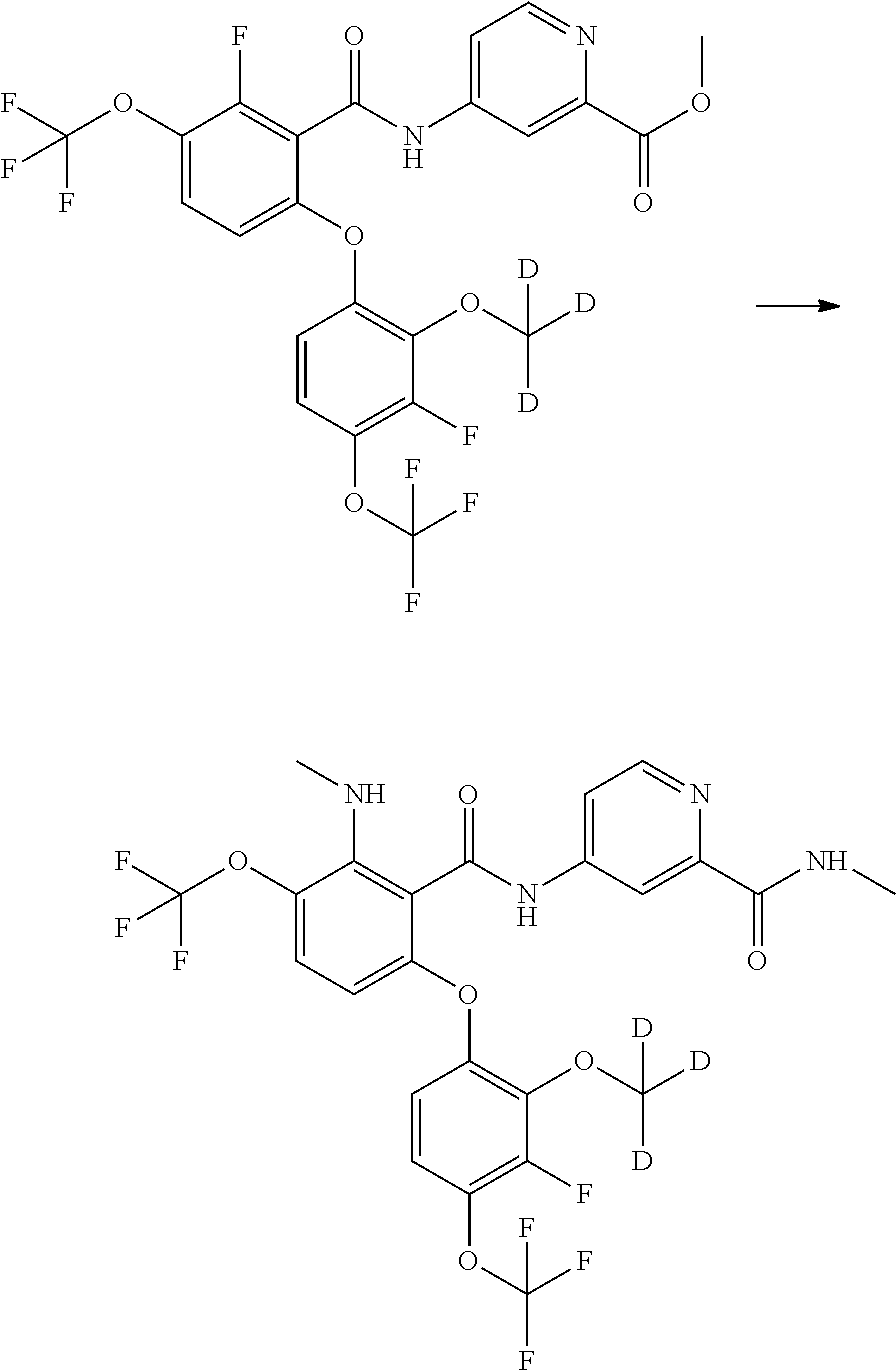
C(=O)(NC1=CC=NC(C(OC)=O)=C1)C1=C(F)C(OC(F)(F)F)=CC=C1OC1=C(OC([D])([D])[D])C(F)=C(OC(F)(F)F)C=C1.C(=O)(NC1=CC=NC(C(NC)=O)=C1)C1=C(NC)C(OC(F)(F)F)=CC=C1OC1=C(OC([D])([D])[D])C(F)=C(OC(F)(F)F)C=C1
